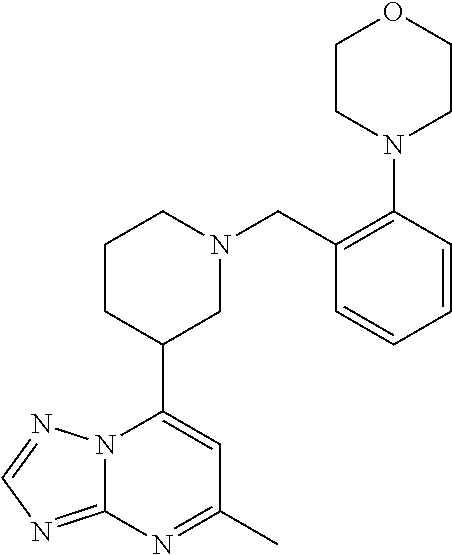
N12C(=NC=N1)N=C(C)C=C2C1CN(CC2=C(N3CCOCC3)C=CC=C2)CCC1
